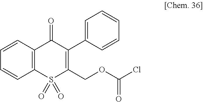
C1=CC2=C(C=C1)S(=O)(=O)C(COC(Cl)=O)=C(C1=CC=CC=C1)C2=O
